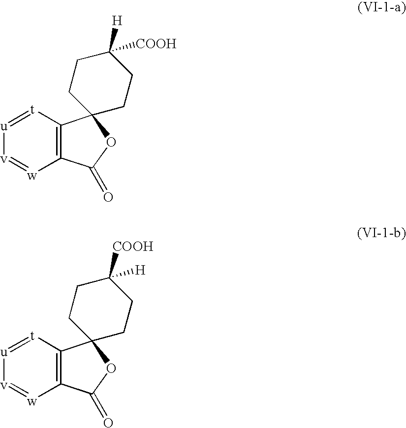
[t]1=[u][v]=[w]C2=C1C1(OC2=O)CCC([H])([COOH])CC1.[t]1=[u][v]=[w]C2=C1C1(OC2=O)CCC([COOH])([H])CC1
